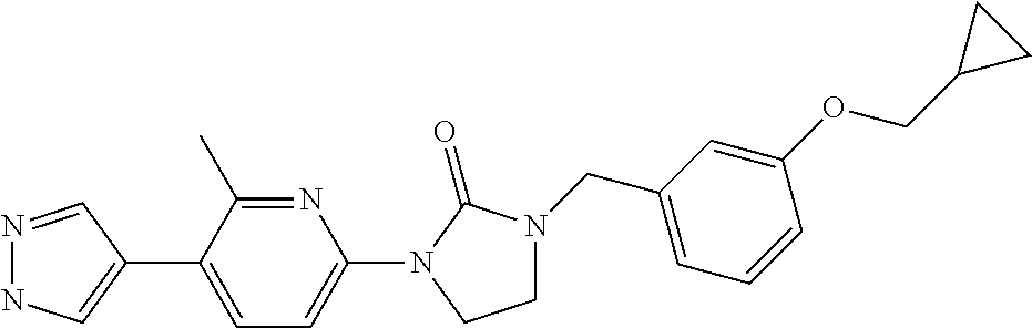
N1=CC(C2=CC=C(N3C(=O)N(CC4=CC=CC(OCC5CC5)=C4)CC3)N=C2C)=CN1
